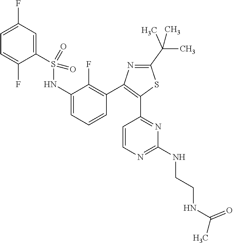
N1=C(C(C)(C)C)SC(C2=NC(NCCNC(C)=O)=NC=C2)=C1C1=C(F)C(NS(C2=CC(F)=CC=C2F)(=O)=O)=CC=C1
